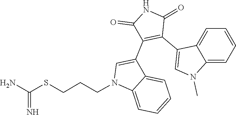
C12=CC=CC=C1N(C)C=C2C1=C(C2=CN(CCCSC(N)=N)C3=CC=CC=C23)C(=O)NC1=O
